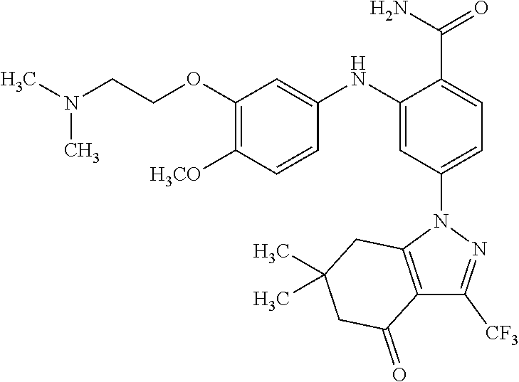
C1=C(C(N)=O)C(NC2=CC(OCCN(C)C)=C([H3CO])C=C2)=CC(N2C3=C(C([CF3])=N2)C(=O)CC(C)(C)C3)=C1
